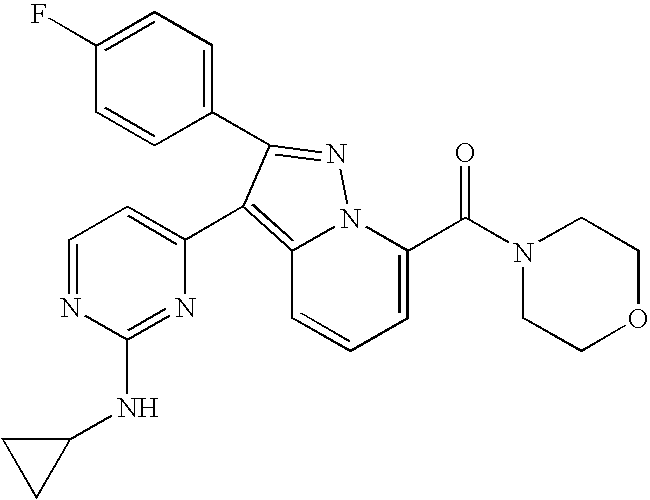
C12=C(C3=CC=NC(NC4CC4)=N3)C(C3=CC=C(F)C=C3)=NN1C(C(N1CCOCC1)=O)=CC=C2
